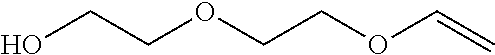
C(COC=C)OCCO
